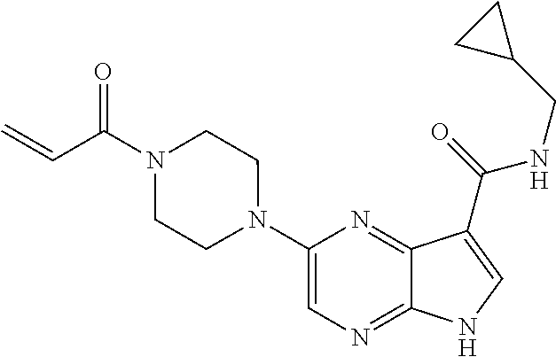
C1(N2CCN(C(C=C)=O)CC2)=CN=C2C(=N1)C(C(=O)NCC1CC1)=CN2
